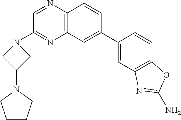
C1=NC2=C(N=C1N1CC(N3CCCC3)C1)C=C(C1=CC3=C(C=C1)OC(N)=N3)C=C2
